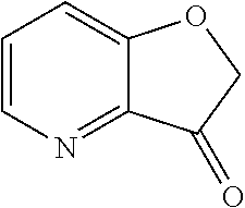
C1=CN=C2C(=C1)OCC2=O
